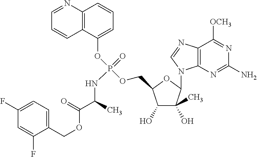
C1(COC(=O)C(NP(=O)(OC2=CC=CC3=C2C=CC=N3)OCC2C(O)C(O)(C)C(N3C4=C(N=C3)C([OCH3])=NC(N)=N4)O2)C)=CC=C(F)C=C1F
